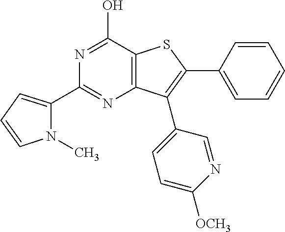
C1(C2=NC3=C(C(O)=N2)SC(C2=CC=CC=C2)=C3C2=CC=C([OCH3])N=C2)=CC=CN1C
